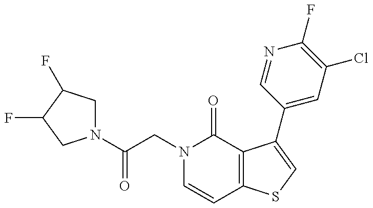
N1(C(CN2C=CC3=C(C2=O)C(C2=CC(Cl)=C(F)N=C2)=CS3)=O)CC(F)C(F)C1
